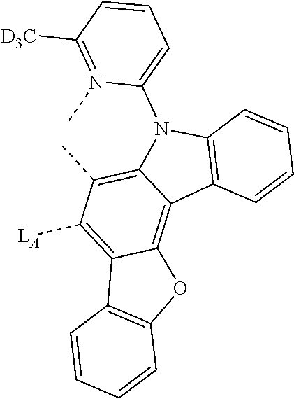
C12=C([LA])C(C)=C3C(=C1OC1=C2C=CC=C1)C1=C(N3C2=CC=CC([D3C])=N2C)C=CC=C1
